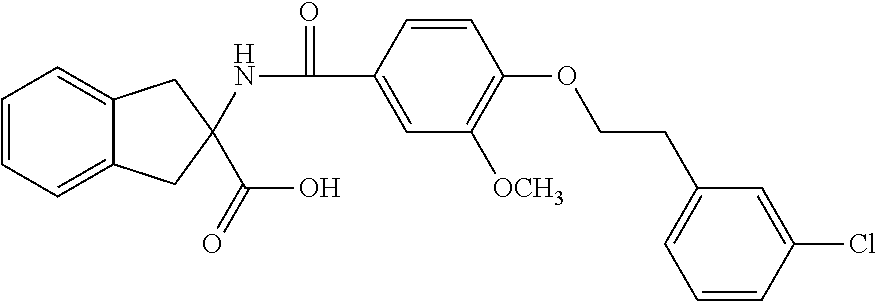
C1=CC(C(=O)NC2(C(O)=O)CC3=CC=CC=C3C2)=CC([OCH3])=C1OCCC1=CC=CC(Cl)=C1
